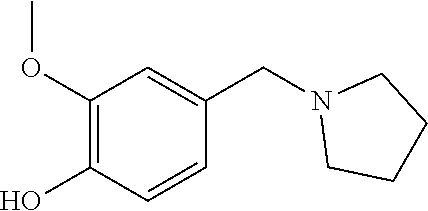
C1(OC)=C(O)C=CC(CN2CCCC2)=C1
